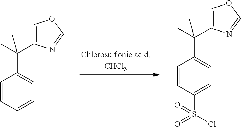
C1=CC=CC=C1C(C)(C)C1=COC=N1.C1=CC(S(=O)(Cl)=O)=CC=C1C(C)(C)C1=COC=N1
